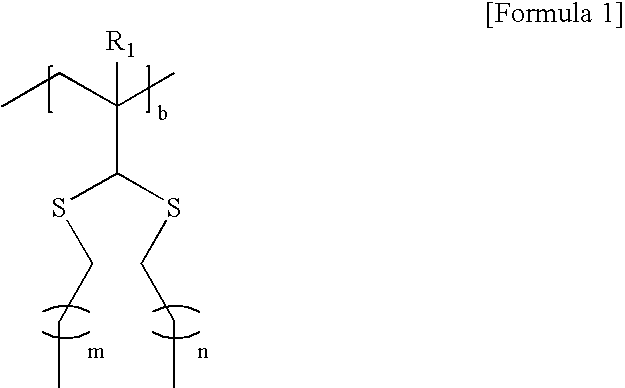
CCC(C)([R1])C(SCCC)SCCC
